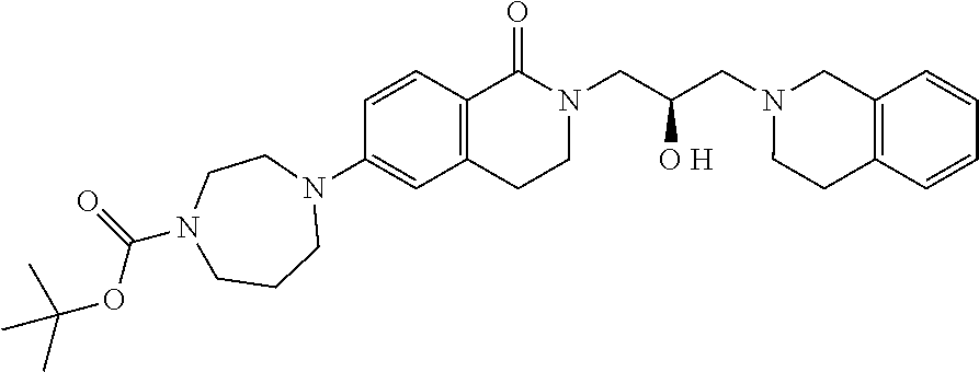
N1(C(OC(C)(C)C)=O)CCCN(C2=CC3=C(C=C2)C(=O)N(CC(CN2CCC4=C(C2)C=CC=C4)[O H])CC3)CC1
